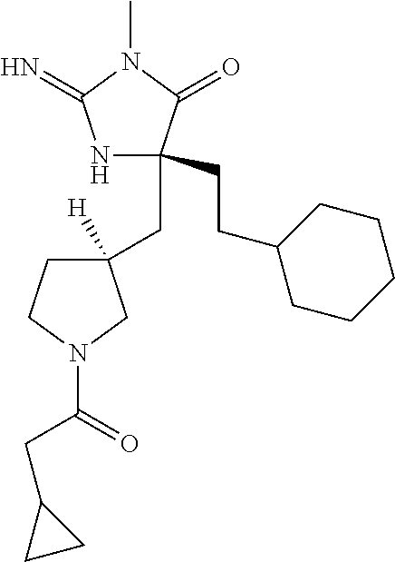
C1(CCC2CCCCC2)(CC2([H])CCN(C(=O)CC3CC3)C2)NC(=N)N(C)C1=O
